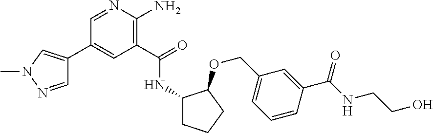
C1(C2=CN(C)N=C2)=CC(C(=O)NC2CCCC2OCC2=CC=CC(C(NCCO)=O)=C2)=C(N)N=C1
